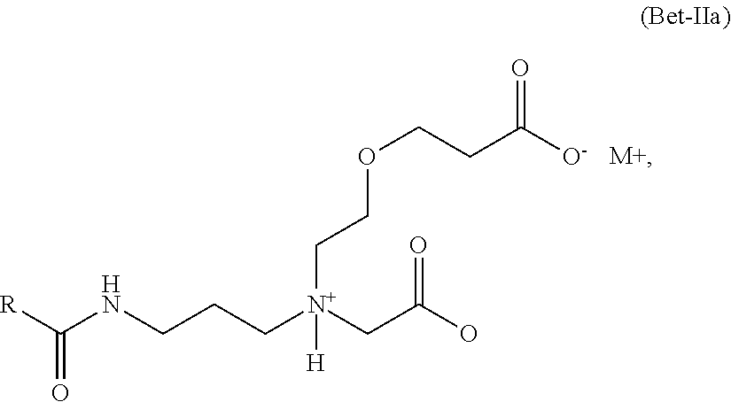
[R]C(NCCC[N+](CC(O)=O)(CCOCCC([O-])=O)[H])=O.[M+]
